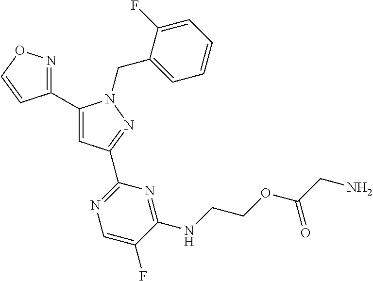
C1(C2=NOC=C2)=CC(C2=NC=C(F)C(NCCOC(CN)=O)=N2)=NN1CC1=CC=CC=C1F
